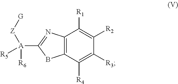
C12=C(C([R4])=C([R3])C([R2])=C1[R1])BC([A]([Z][G])([R5])[R6])=N2
